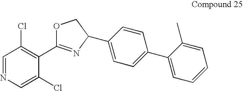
C1=NC=C(Cl)C(C2=NC(C3=CC=C(C4=CC=CC=C4C)C=C3)CO2)=C1Cl
